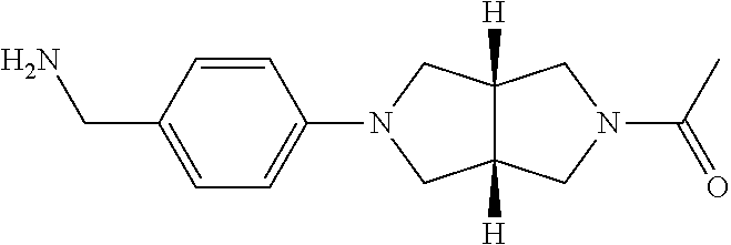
C1=CC(CN)=CC=C1N1CC2([H])C([H])(C1)CN(C(=O)C)C2
